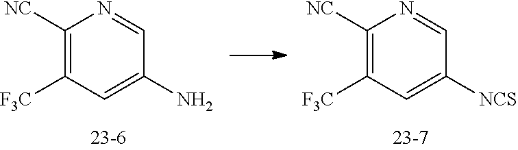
C1=NC([NC])=C([F3C])C=C1[NCS].C1=NC([NC])=C([F3C])C=C1N
